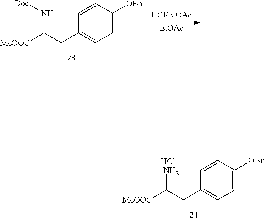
[MeOOC]C(CC1=CC=C([OBn])C=C1)N[Boc].[EtOAc].[MeOOC]C(CC1=CC=C([OBn])C=C1)N.Cl
